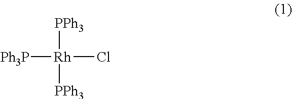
[Ph3P][Rh](Cl)([PPh3])[PPh3]
